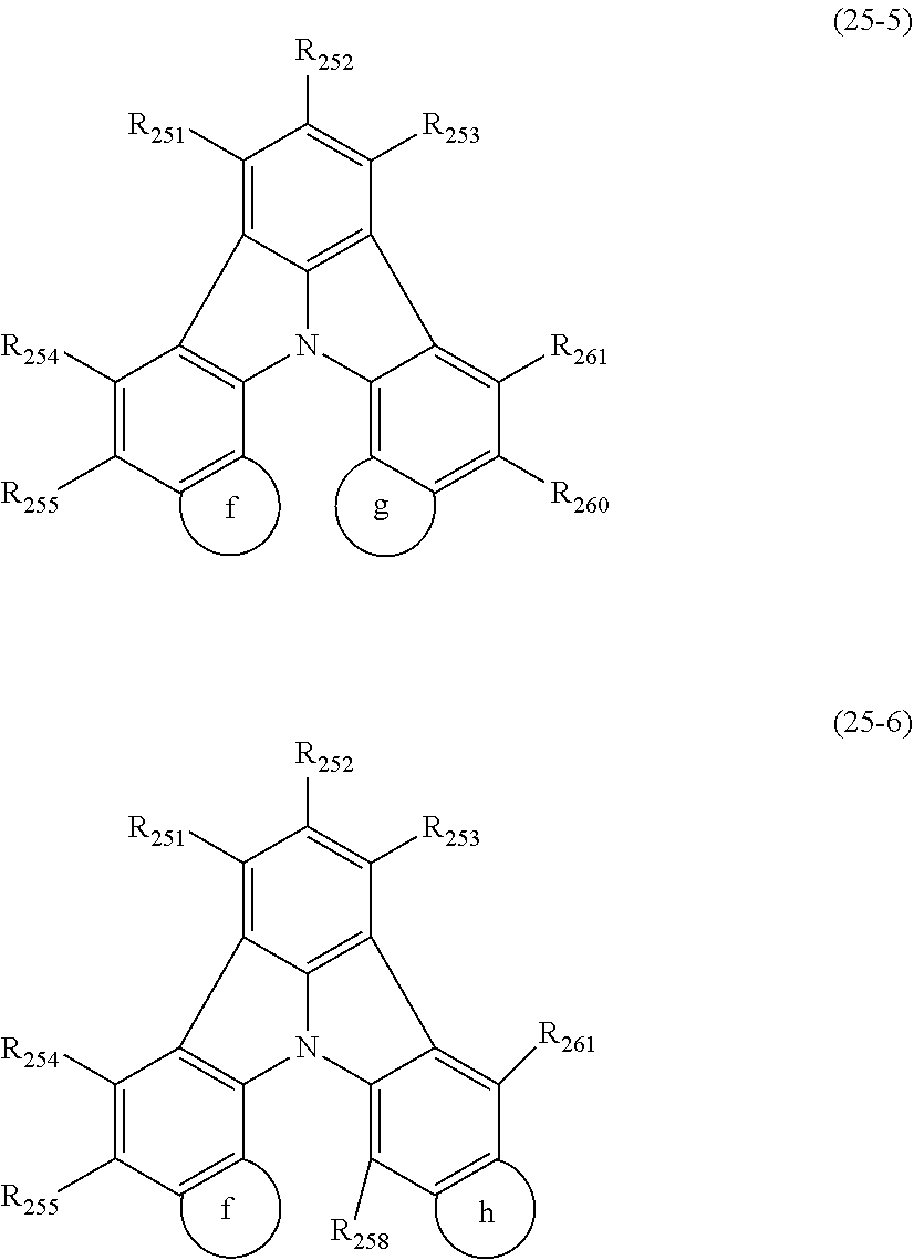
C12=C3C4=C([R261])C([R260])=CC=C4N1C1=C(C([R254])=C([R255])C=C1)C2=C([R251])C([R252])=C3[R253].C12=C3C4=C([R261])C=CC([R258])=C4N1C1=C(C([R254])=C([R255])C=C1)C2=C([R251])C([R252])=C3[R253]
